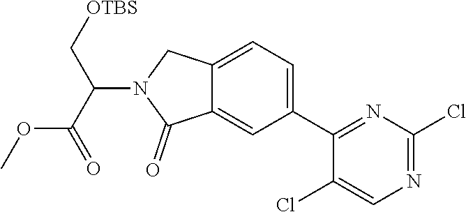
O(C)C(C(C[OTBS])N1C(=O)C2=CC(C3=NC(Cl)=NC=C3Cl)=CC=C2C1)=O
